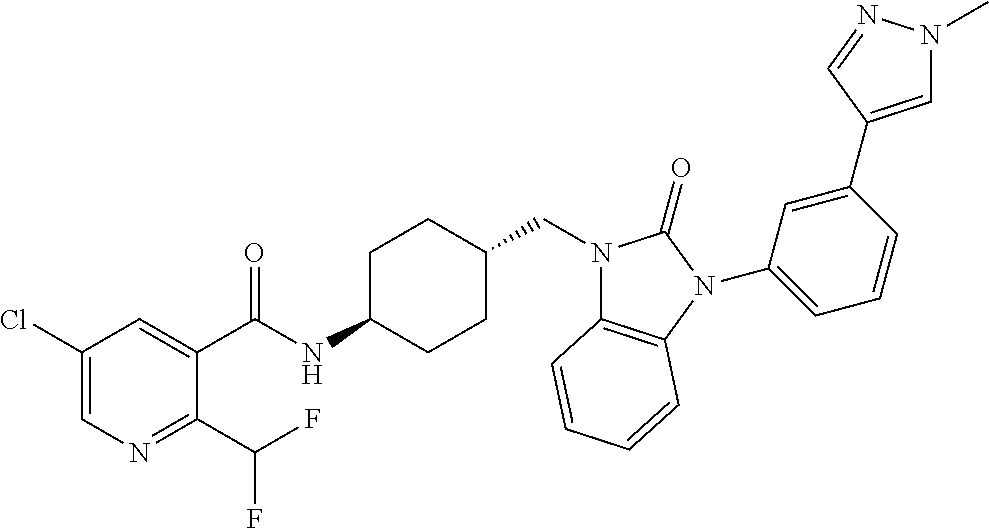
C1(Cl)=CN=C(C(F)F)C(C(NC2CCC(CN3C4=C(N(C5=CC=CC(C6=CN(C)N=C6)=C5)C3=O)C=CC=C4)CC2)=O)=C1
